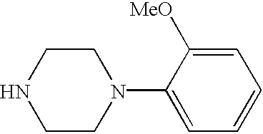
N1CCN(C2=CC=CC=C2[MeO])CC1
